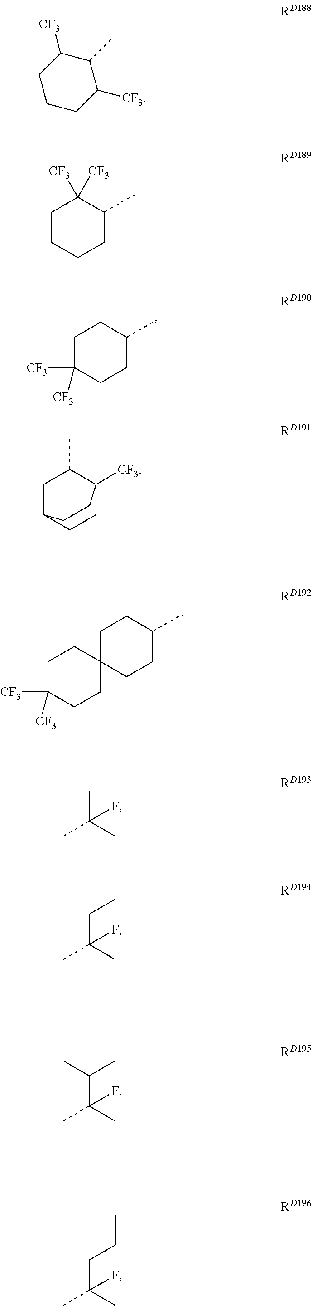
C1CCCC(C)C1([CF3])[CF3].C1C([CF3])([CF3])CCC(C)C1.C1C([CF3])([CF3])CCC2(C1)CCC(C)CC2.C1CC([CF3])C(C)C([CF3])C1.C1C2CCC([CF3])(C1C)CC2.CC(C)(C)F.C(C(C)(C)F)C.C(C(C)(C)F)(C)C.C(C(C)(C)F)CC
